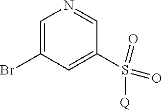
C1=C(Br)C=C(S(=O)(=O)[Q])C=N1
